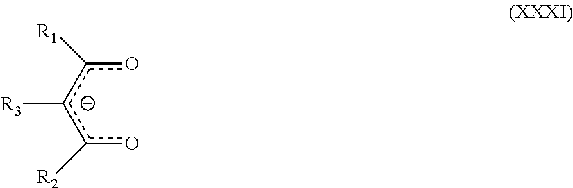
oc([R1])c([R3])c(o)[R2]
